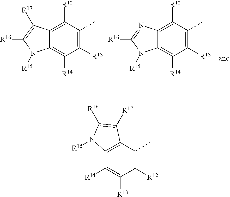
C1([R13])=C(C)C([R12])=C2C(=C1[R14])N([R15])C([R16])=C2[R17].C1([R13])=C(C)C([R12])=C2C(=C1[R14])N([R15])C([R16])=N2.C1([R12])=C(C)C2=C(C([R14])=C1[R13])N([R15])C([R16])=C2[R17]
